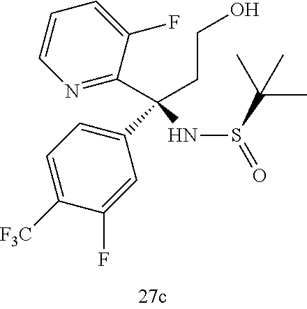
N1=C(C(CCO)(NS(=O)C(C)(C)C)C2=CC=C([F3C])C(F)=C2)C(F)=CC=C1
